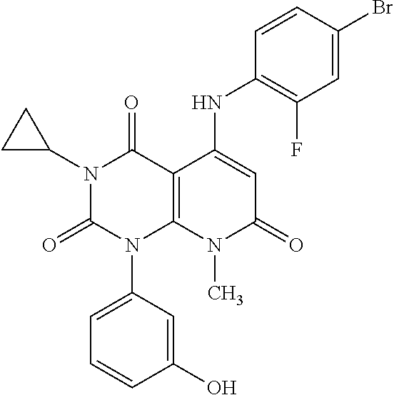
C1(NC2=CC(=O)N(C)C3=C2C(=O)N(C2CC2)C(=O)N3C2=CC=CC(O)=C2)=C(F)C=C(Br)C=C1
